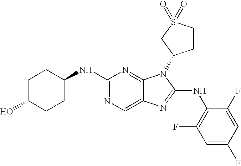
N1=C(NC2CCC(O)CC2)N=C2C(=C1)N=C(NC1=C(F)C=C(F)C=C1F)N2C1CCS(=O)(=O)C1
